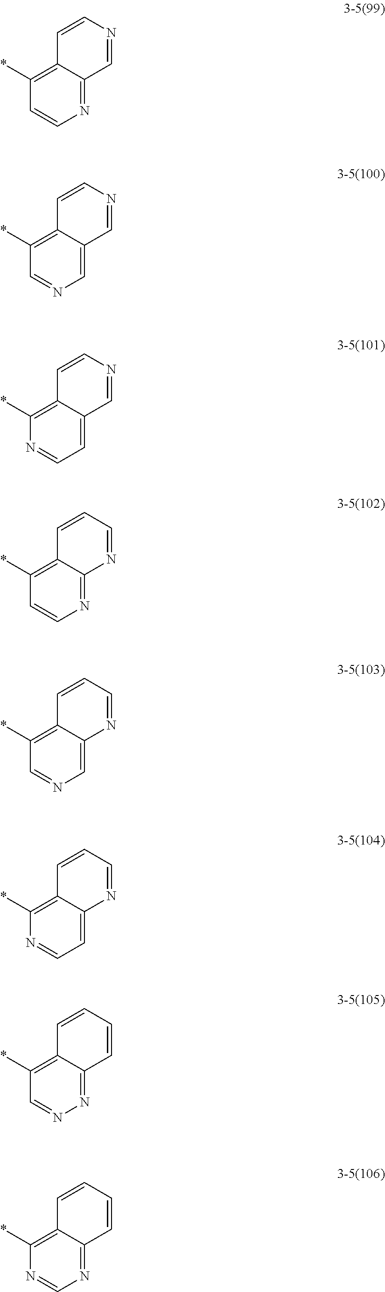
C1=CN=C2C(=C1*)C=CN=C2.C1=NC=C2C(=C1*)C=CN=C2.N1=CC=C2C(=C1*)C=CN=C2.C1=CN=C2C(=C1*)C=CC=N2.C1=NC=C2C(=C1*)C=CC=N2.N1=CC=C2C(=C1*)C=CC=N2.C1=NN=C2C(=C1*)C=CC=C2.N1=CN=C2C(=C1*)C=CC=C2
